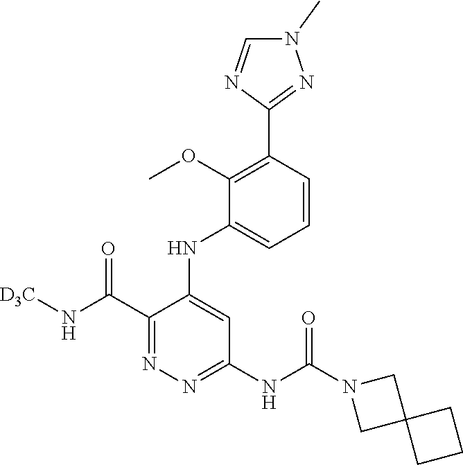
C1=CC(C2=NN(C)C=N2)=C(OC)C(NC2=CC(NC(N3CC4(C3)CCC4)=O)=NN=C2C(N[D3C])=O)=C1
